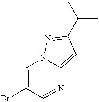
C1=C(Br)C=NC2=CC(C(C)C)=NN12
